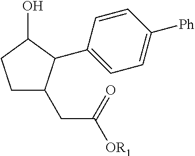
C1CC(O)C(C2=CC=C([Ph])C=C2)C1CC([OR1])=O
